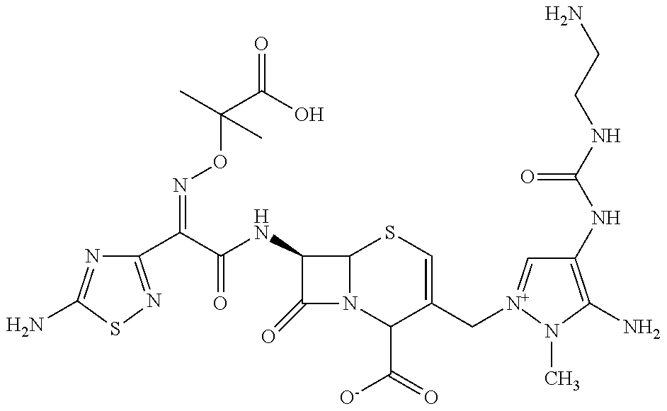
C1(C(C(NC2C(=O)N3C2SC=C(C[N+]2=CC(NC(NCCN)=O)=C(N)N2C)C3C(=O)[O-])=O)=NOC(C(O)=O)(C)C)=NSC(N)=N1
